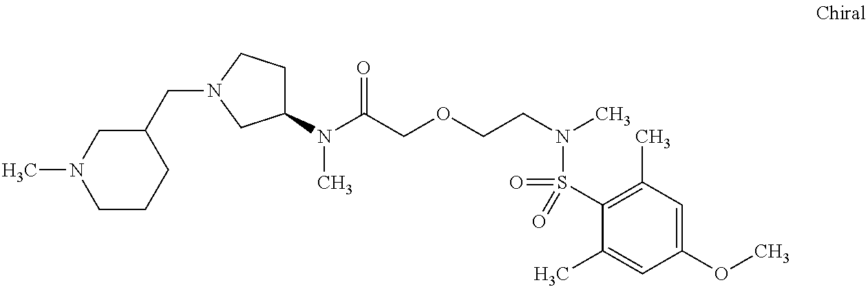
N1(C)CCCC(CN2CC(N(C(COCCN(C)S(C3=C(C)C=C(OC)C=C3C)(=O)=O)=O)C)CC2)C1
